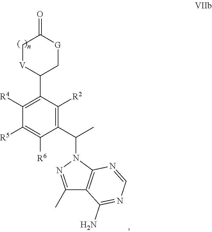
C1([R4])=C(C2C[G]C(=O)C[V]2)C([R2])=C(C(N2N=C(C)C3=C2N=CN=C3N)C)C([R6])=C1[R5]
